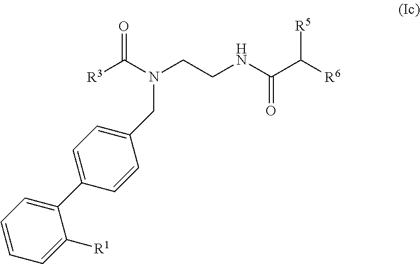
[R3]C(N(CCNC(C([R6])[R5])=O)CC1=CC=C(C2=CC=CC=C2[R1])C=C1)=O
